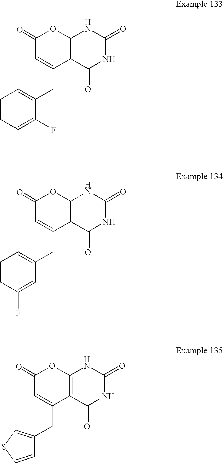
C1(=O)C=C(CC2=CC=CC=C2F)C2=C(O1)NC(=O)NC2=O.C1(=O)C=C(CC2=CC=CC(F)=C2)C2=C(O1)NC(=O)NC2=O.C1(=O)C=C(CC2=CSC=C2)C2=C(O1)NC(=O)NC2=O
